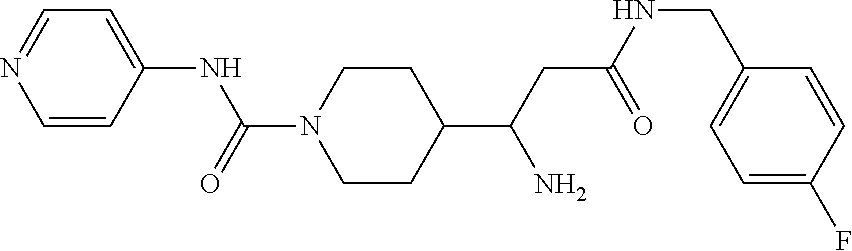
C1(C(CC(NCC2=CC=C(F)C=C2)=O)N)CCN(C(=O)NC2=CC=NC=C2)CC1
